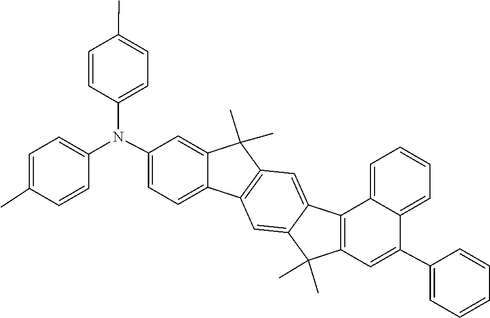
C1=C(C)C=CC(N(C2=CC=C(C)C=C2)C2=CC=C3C(=C2)C(C)(C)C2=C3C=C3C(=C2)C2=C(C3(C)C)C=C(C3=CC=CC=C3)C3=CC=CC=C23)=C1
